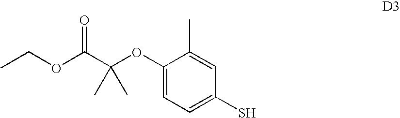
C(C(OC1=CC=C(S)C=C1C)(C)C)(OCC)=O
